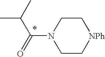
C1N(C(=O)C(C)C)CC[NPh]C1
